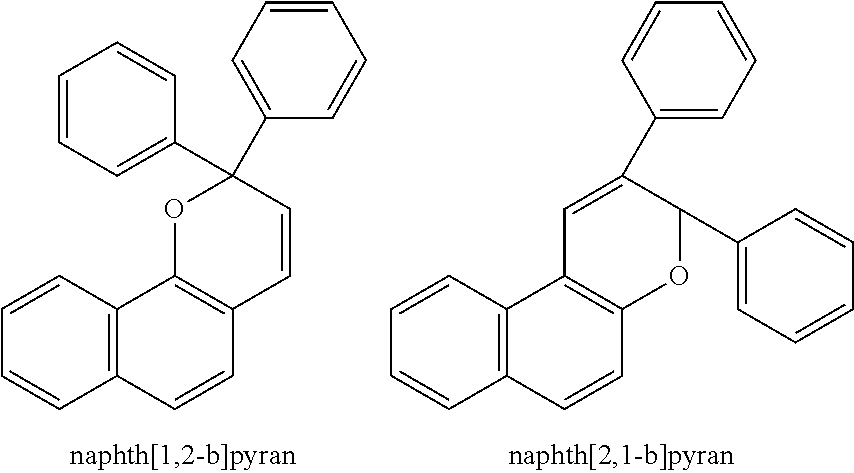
C1=CC2=C(C=C1)C=CC1=C2OC(C2=CC=CC=C2)(C2=CC=CC=C2)C=C1.C1=CC2=C(C=C1)C=CC1=C2C=C(C2=CC=CC=C2)C(C2=CC=CC=C2)O1
